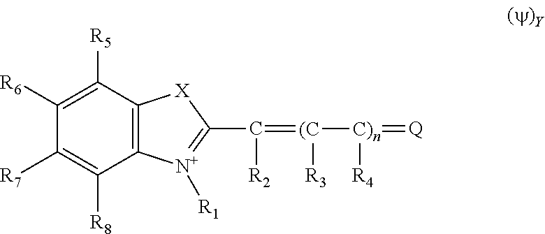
C12=C(C([R5])=C([R6])C([R7])=C1[R8])[X]C(C(=[(C]([C)n]([R4])=[Q])[R3])[R2])=[N+]2[R1]
